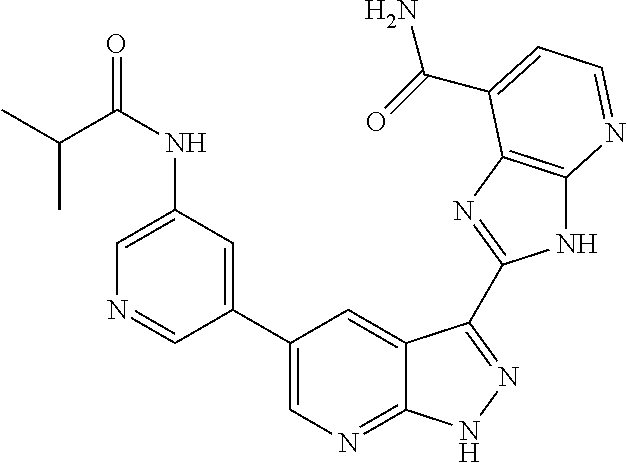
C1(C2=CN=C3C(=C2)C(C2=NC4=C(N2)N=CC=C4C(N)=O)=NN3)=CC(NC(C(C)C)=O)=CN=C1
